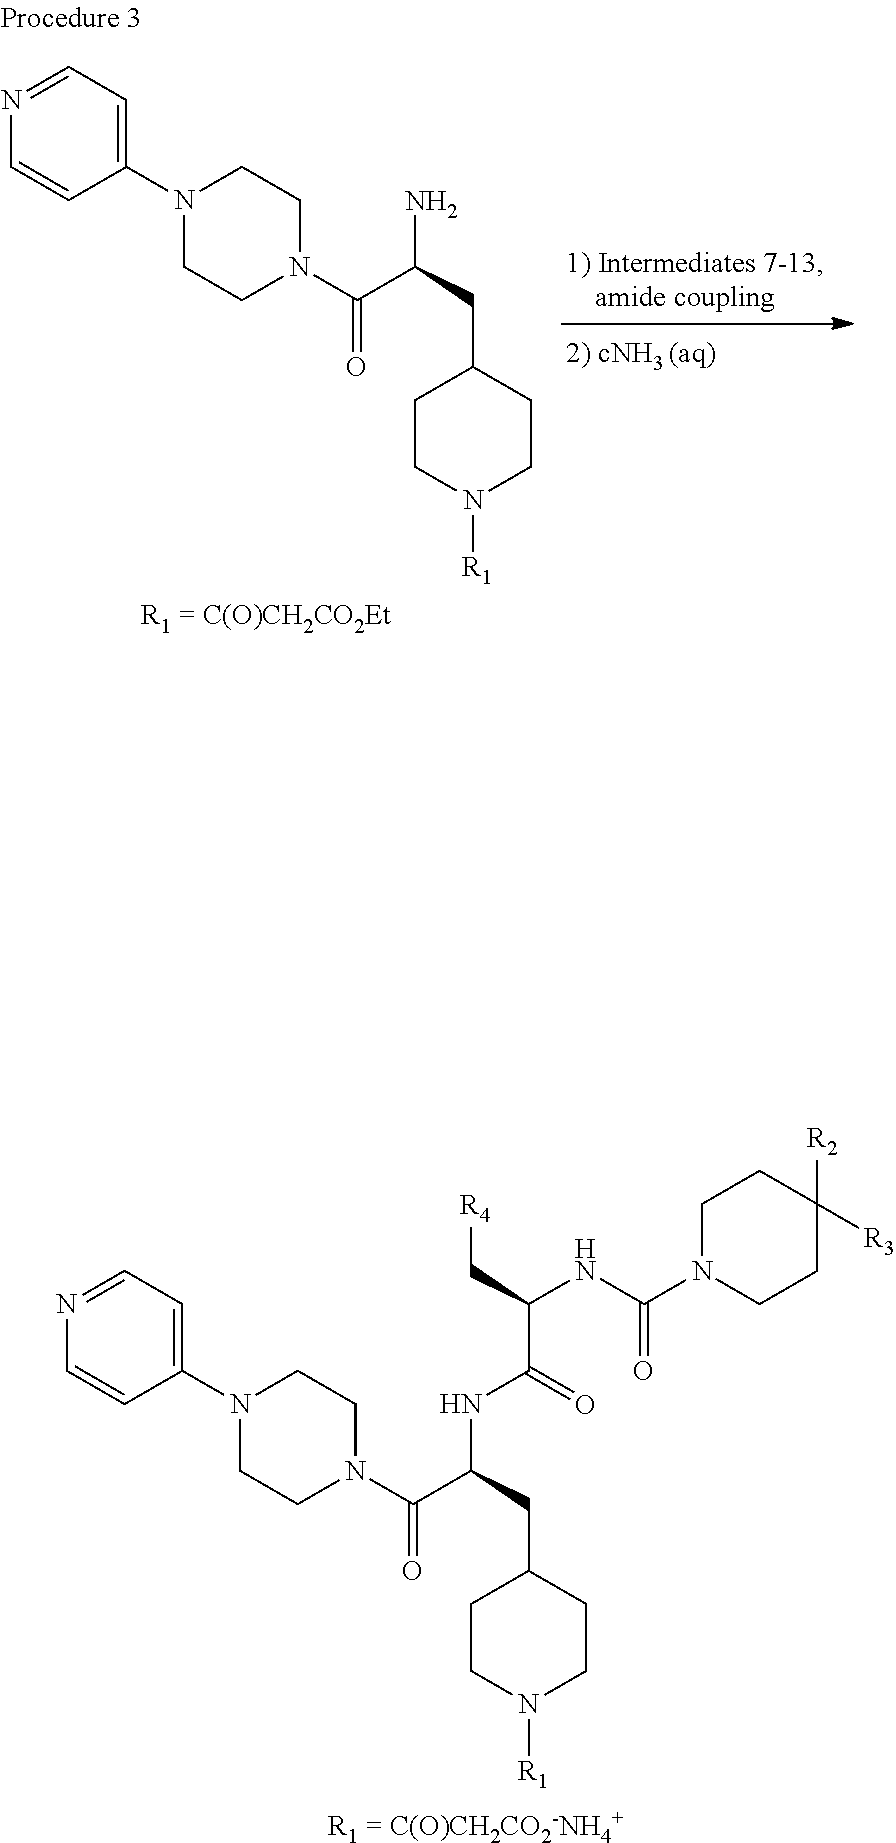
NC(C(=O)N1CCN(C2=CC=NC=C2)CC1)CC1CCN([R1])CC1.C(C(=O)N1CCN(C2=CC=NC=C2)CC1)(CC1CCN([R1])CC1)NC(C(C[R4])NC(=O)N1CCC([R2])([R3])CC1)=O
